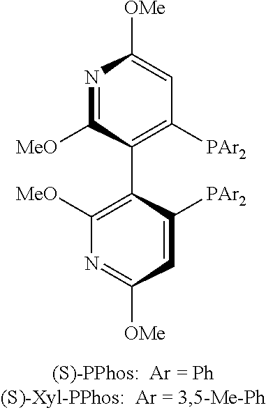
N1=C([MeO])C(C2=C([MeO])N=C([OMe])C=C2[PAr2])=C([PAr2])C=C1[OMe]
